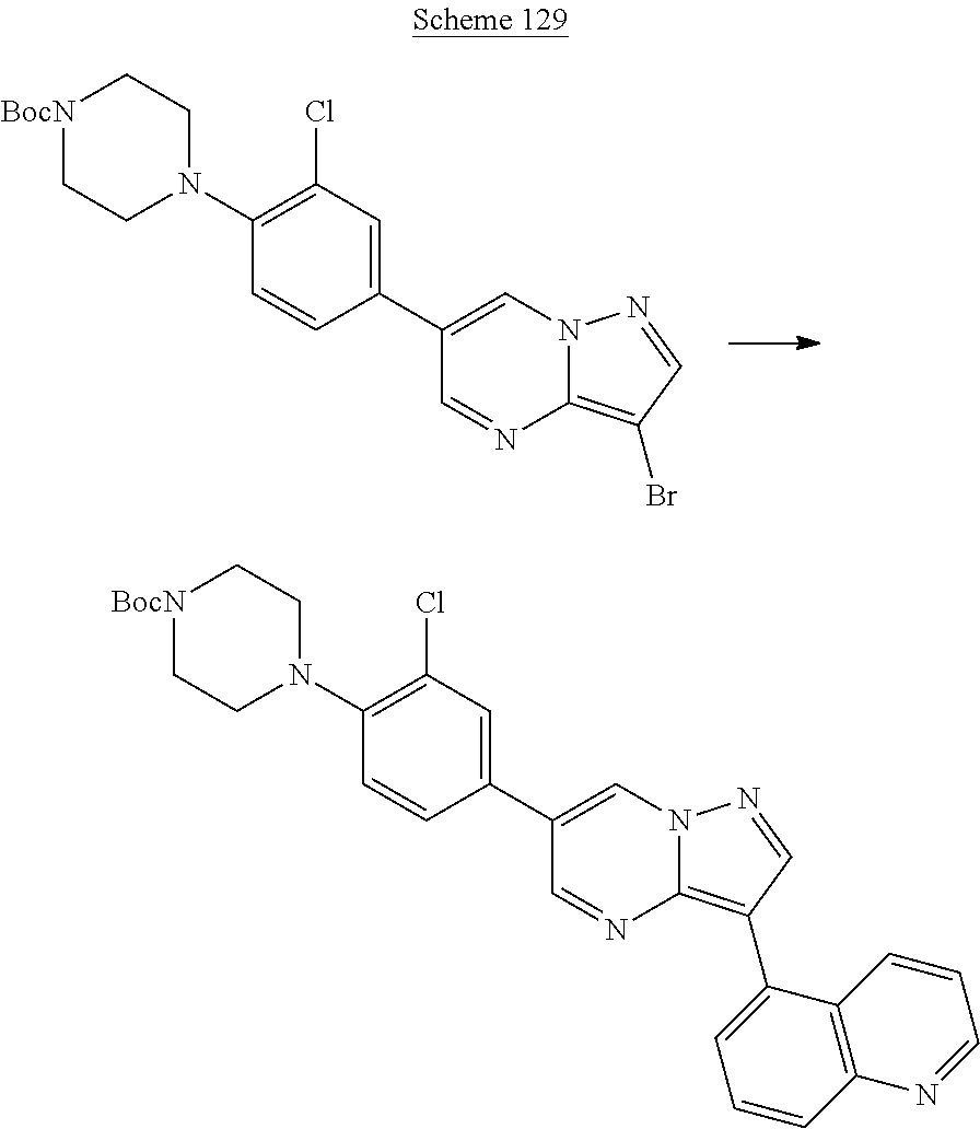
[BocN]1CCN(C2=C(Cl)C=C(C3=CN4C(=C(Br)C=N4)N=C3)C=C2)CC1.[BocN]1CCN(C2=C(Cl)C=C(C3=CN4C(=C(C5=CC=CC6=C5C=CC=N6)C=N4)N=C3)C=C2)CC1
